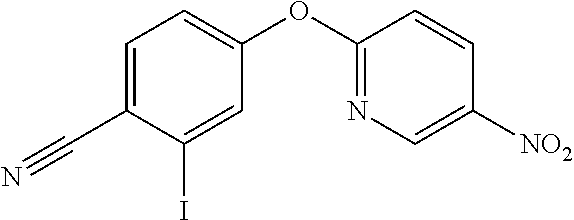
C1(C#N)=CC=C(OC2=NC=C([NO2])C=C2)C=C1I
